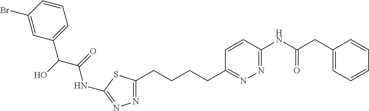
N1=C(CCCCC2=NN=C(NC(CC3=CC=CC=C3)=O)C=C2)SC(NC(C(C2=CC=CC(Br)=C2)O)=O)=N1
